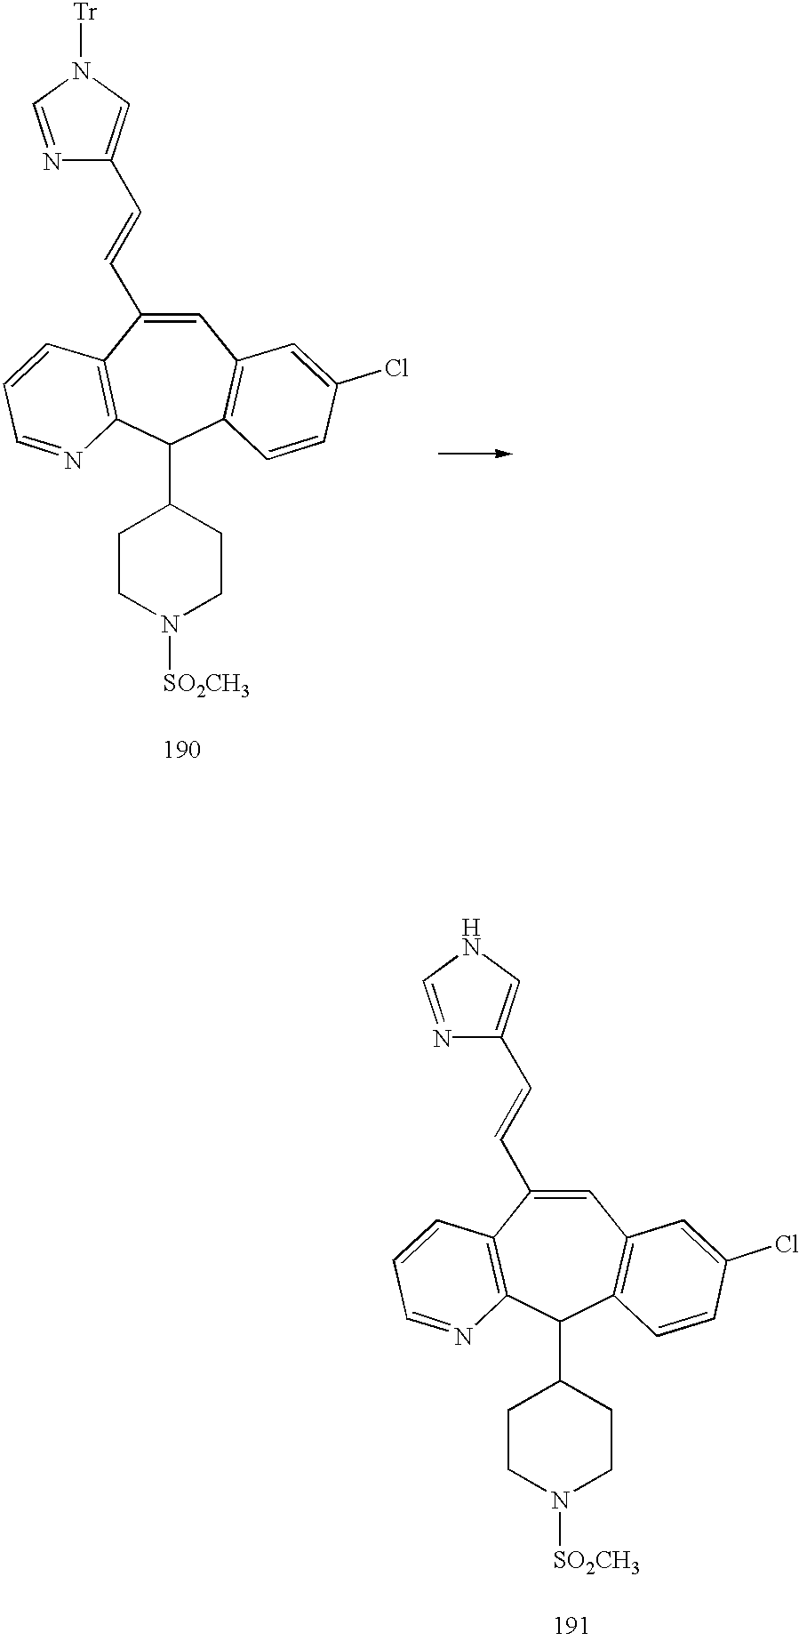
C1=C(C=CC2=CNC=N2)C2=C(C(C3CCN([SO2CH3])CC3)C3=C1C=C(Cl)C=C3)N=CC=C2.C1=C(C=CC2=CN([Tr])C=N2)C2=C(C(C3CCN([SO2CH3])CC3)C3=C1C=C(Cl)C=C3)N=CC=C2
